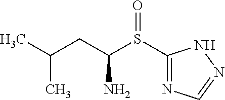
S(C(CC(C)C)N)(C1=NC=NN1)=O
